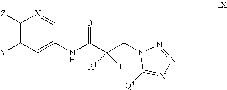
N1=NN(CC(C(NC2=CC([Y])=C([Z])[X]=C2)=O)([T])[R1])C([Q4])=N1
